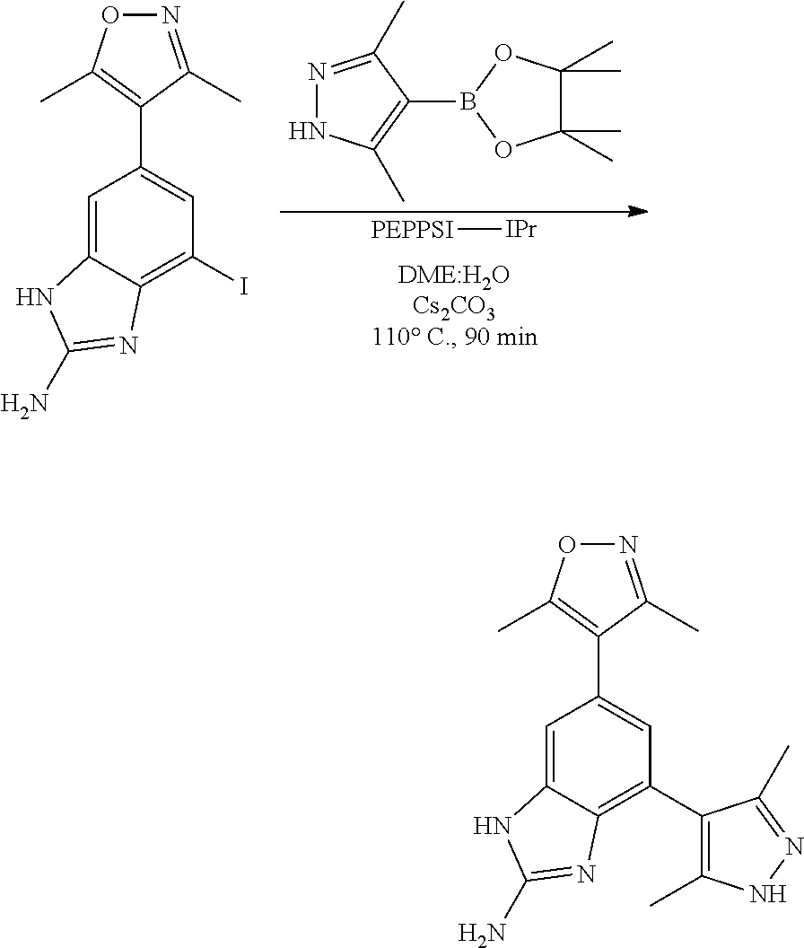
[PEPPSI][IPr].N1=C(C)C(B2OC(C)(C)C(C)(C)O2)=C(C)N1.C1=C2C(=C(I)C=C1C1=C(C)ON=C1C)N=C(N)N2.C1=C2C(=C(C3=C(C)NN=C3C)C=C1C1=C(C)ON=C1C)N=C(N)N2
